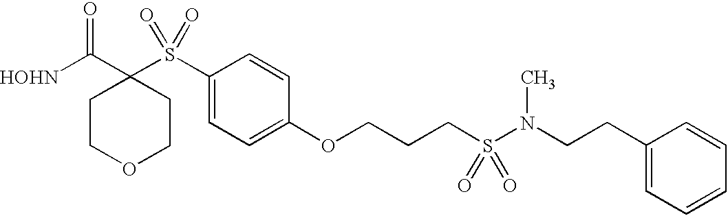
[HOHN]C(C1(S(C2=CC=C(OCCCS(N(CCC3=CC=CC=C3)C)(=O)=O)C=C2)(=O)=O)CCOCC1)=O
